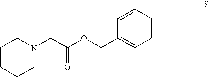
C1CN(CC(OCC2=CC=CC=C2)=O)CCC1
